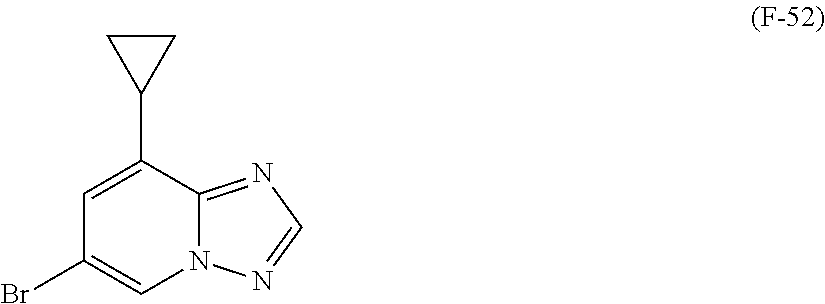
C1=C(C2CC2)C2=NC=NN2C=C1Br
